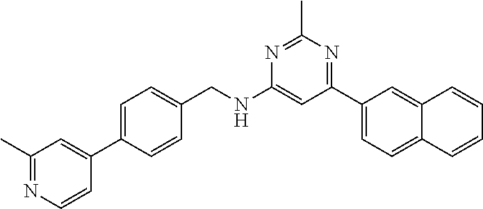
N1=C(C)N=C(C2=CC=C3C(=C2)C=CC=C3)C=C1NCC1=CC=C(C2=CC(C)=NC=C2)C=C1
